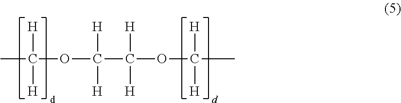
CC(OC(C(OC(C)([H])[H])([H])[H])([H])[H])([H])[H]
